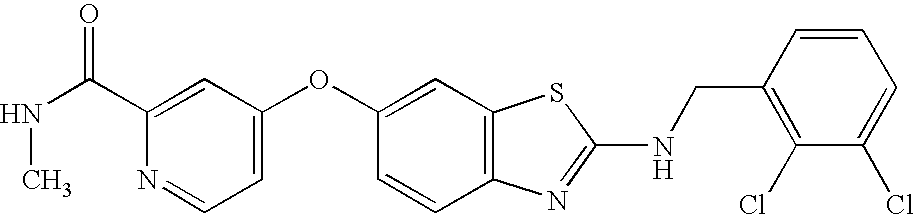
C1(C(NC)=O)=CC(OC2=CC3=C(C=C2)N=C(NCC2=C(Cl)C(Cl)=CC=C2)S3)=CC=N1
